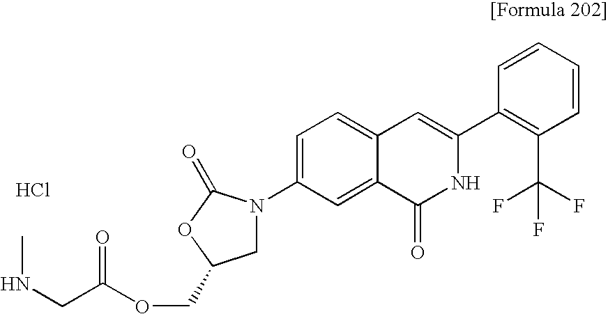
C1=CC=CC(C2=CC3=CC=C(N4CC(COC(CNC)=O)OC4=O)C=C3C(=O)N2)=C1C(F)(F)F.Cl
